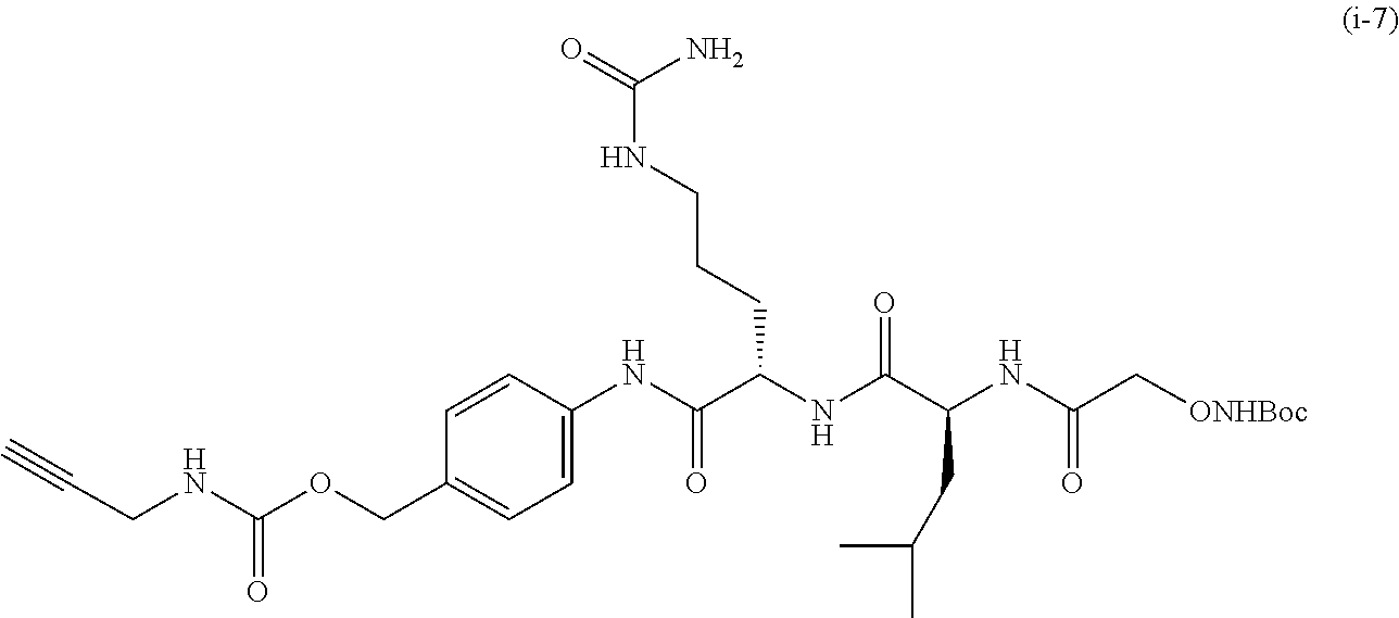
C1=CC(NC(C(NC(C(NC(C[ONHBoc])=O)CC(C)C)=O)CCCNC(N)=O)=O)=CC=C1COC(NCC#C)=O
